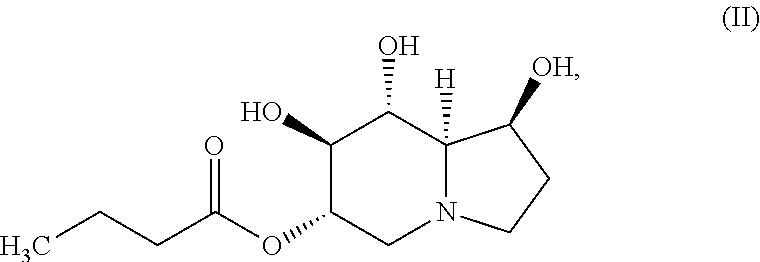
C1(O)C(OC(CCC)=O)CN2C([H])(C1O)C([OH])CC2
